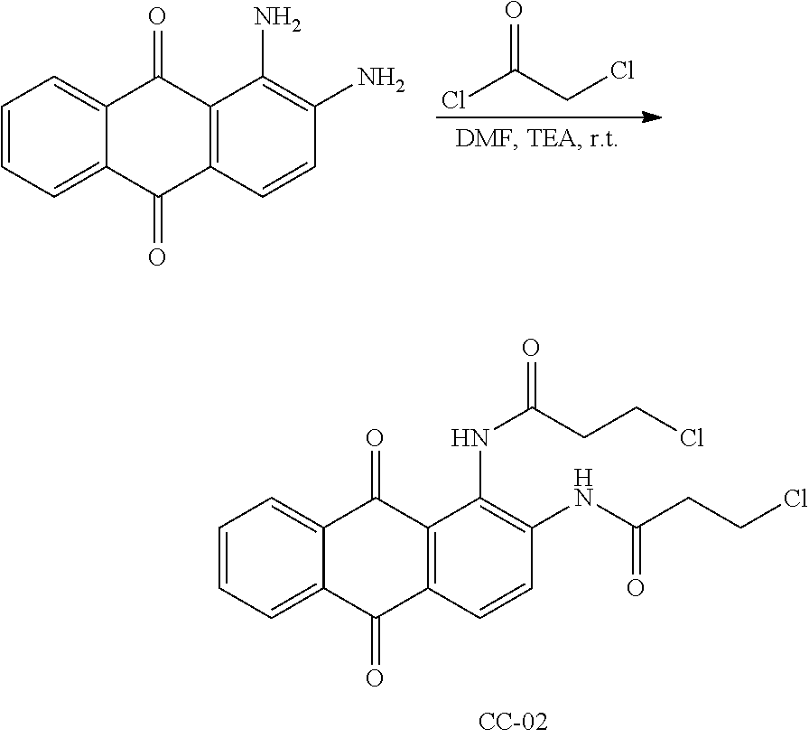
C1=CC=C2C(=C1)C(=O)C1=C(C2=O)C=CC(NC(CCCl)=O)=C1NC(=O)CCCl.C1=CC=C2C(=C1)C(=O)C1=C(C2=O)C=CC(N)=C1N.O=C(CCl)Cl
